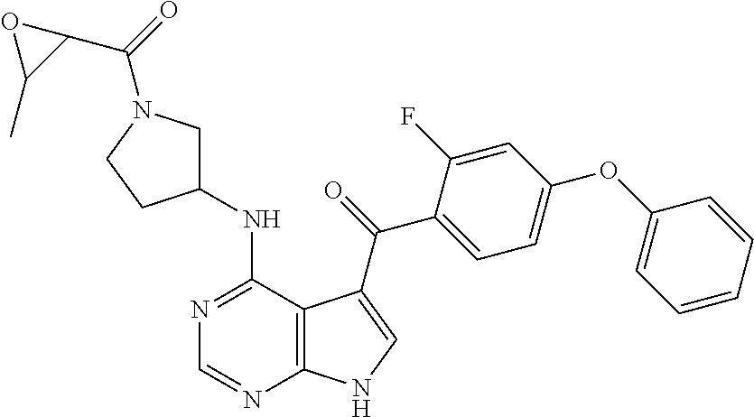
N1=C(NC2CN(C(=O)C3OC3C)CC2)C2=C(N=C1)NC=C2C(=O)C1=CC=C(OC2=CC=CC=C2)C=C1F
